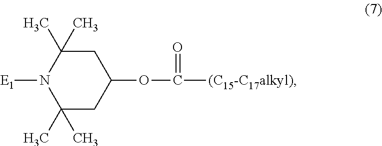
C1(C)(C)CC(OC(=O)[(C15-C17alkyl)])CC(C)(C)N1[E1]
